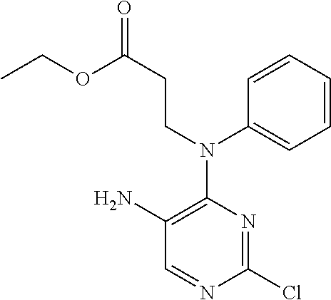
C1=NC(Cl)=NC(N(CCC(=O)OCC)C2=CC=CC=C2)=C1N
